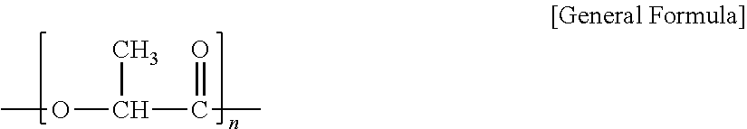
COC(C)C(C)=O
